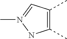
C1(C)=C(C)C=N(C)N1
